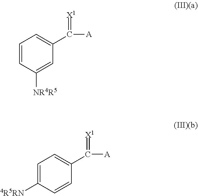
C1=CC([NR4R5])=CC(C([A])=[X1])=C1.C1=C([4R5RN])C=CC(C([A])=[X1])=C1
